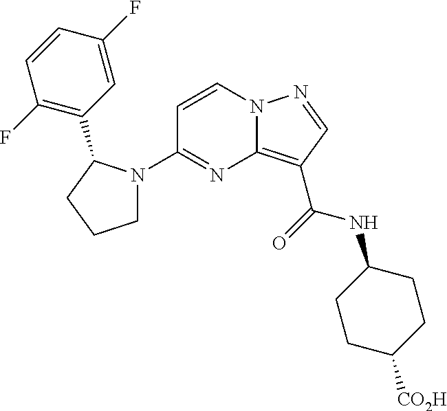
C12=C(C(=O)NC3CCC([CO2H])CC3)C=NN1C=CC(N1CCCC1C1=C(F)C=CC(F)=C1)=N2
